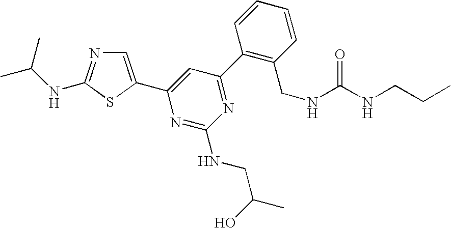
C1=C(C2=CC(C3=C(CNC(NCCC)=O)C=CC=C3)=NC(NCC(C)O)=N2)SC(NC(C)C)=N1
